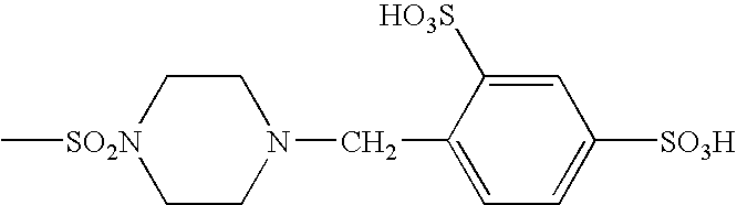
C1=C(CN2CC[SO2N](C)CC2)C([HO3S])=CC([SO3H])=C1
